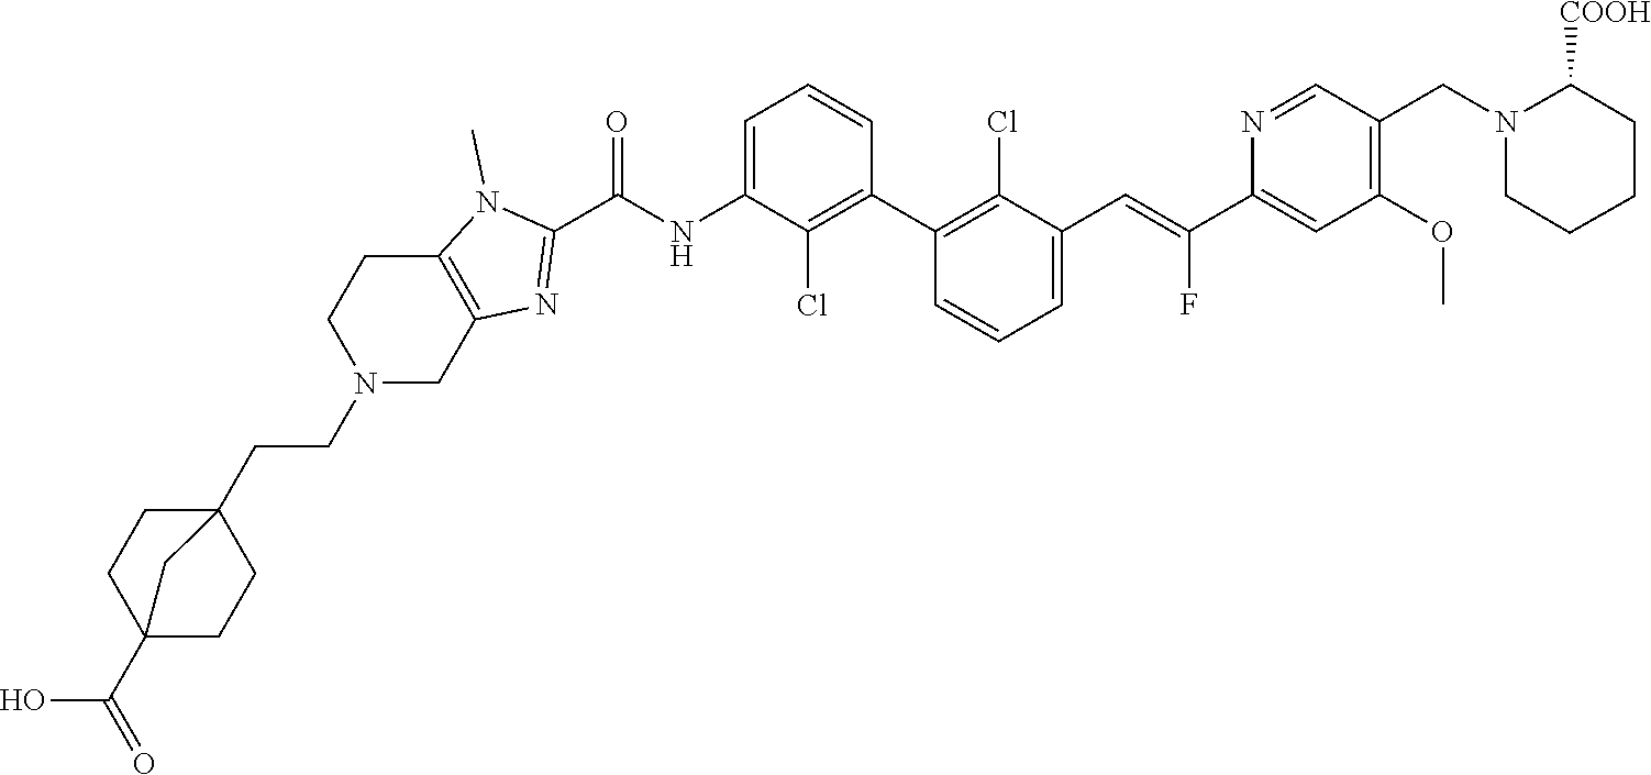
C1(C2=C(Cl)C(C=C(C3=CC(OC)=C(CN4CCCCC4[COOH])C=N3)F)=CC=C2)=C(Cl)C(NC(C2=NC3=C(N2C)CCN(CCC24CCC(C(O)=O)(CC2)C4)C3)=O)=CC=C1
